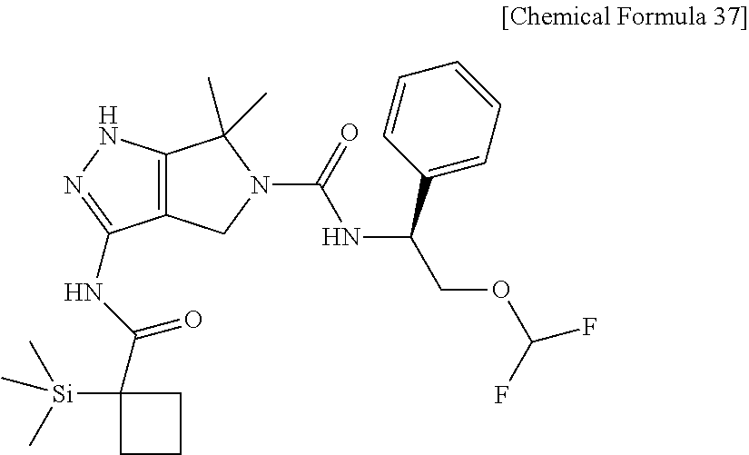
C12=C(NN=C1NC(=O)C1([Si](C)(C)C)CCC1)C(C)(C)N(C(NC(C1=CC=CC=C1)COC(F)F)=O)C2
